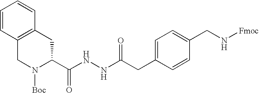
C(NNC(CC1=CC=C(CN[Fmoc])C=C1)=O)(=O)C1N([Boc])CC2=C(C1)C=CC=C2
